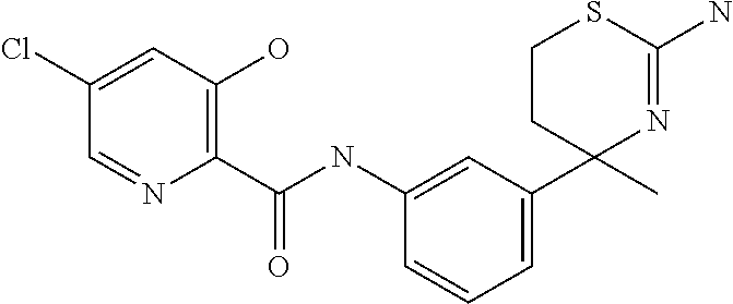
C1CC(C)(C2=CC=CC(NC(=O)C3=C(O)C=C(Cl)C=N3)=C2)N=C(N)S1
